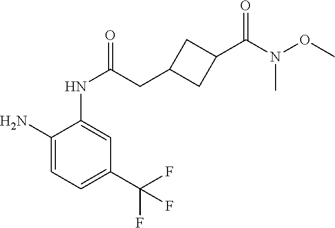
N(C(CC1CC(C(N(OC)C)=O)C1)=O)C1=CC(C(F)(F)F)=CC=C1N
